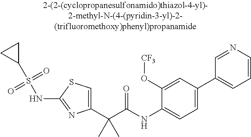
C1(C(C(NC2=CC=C(C3=CC=CN=C3)C=C2O[CF3])=O)(C)C)=CSC(NS(C2CC2)(=O)=O)=N1
